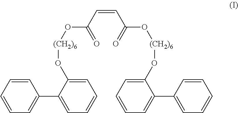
C(C=CC(=O)O[(CH2)6]OC1=CC=CC=C1C1=CC=CC=C1)(=O)O[(CH2)6]OC1=CC=CC=C1C1=CC=CC=C1
